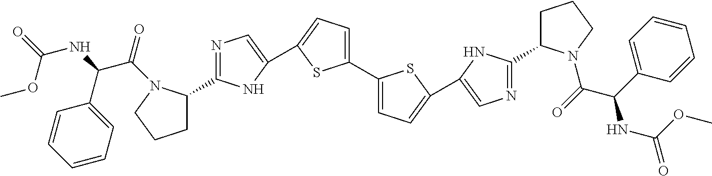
C1(C2=CC=C(C3=CN=C(C4CCCN4C(=O)C(NC(=O)OC)C4=CC=CC=C4)N3)S2)=CC=C(C2=CN=C(C3CCCN3C(=O)C(NC(=O)OC)C3=CC=CC=C3)N2)S1
